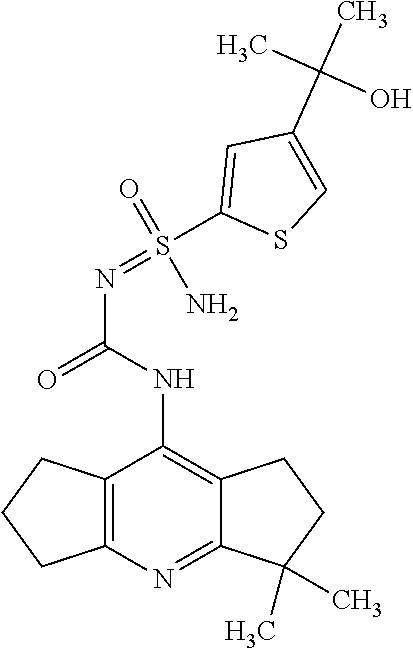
C12=C(N=C3C(=C1NC(N=S(C1=CC(C(C)(C)O)=CS1)(N)=O)=O)CCC3(C)C)CCC2
